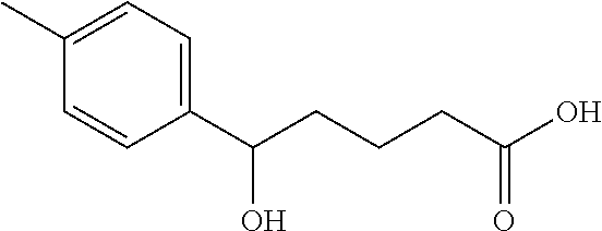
C1(C(CCCC(O)=O)O)=CC=C(C)C=C1
